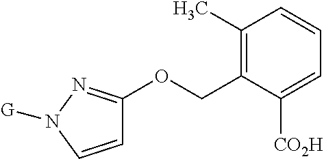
C1=CN([G])N=C1OCC1=C(C)C=CC=C1[CO2H]
